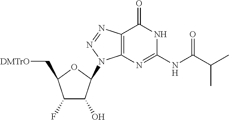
C12=C(N=C(NC(C(C)C)=O)NC1=O)N(C1C(O)C(F)C(C[DMTrO])O1)N=N2
